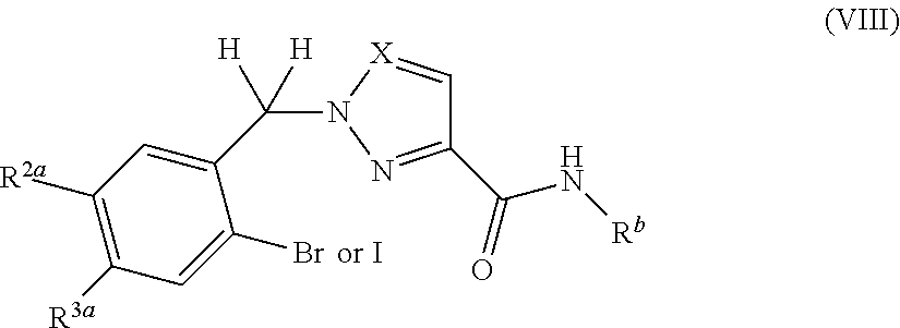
C1(C(N[Rb])=O)=NN(C(C2=CC([R2a])=C([R3a])C=C2Br)([H])[H])[X]=C1
